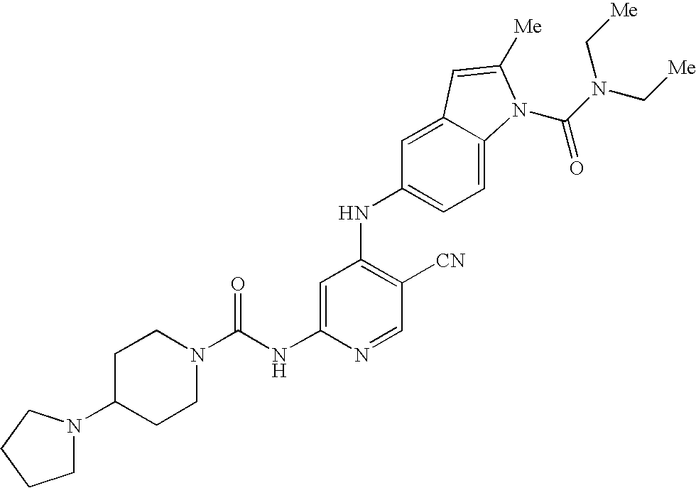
C1=C(NC(N2CCC(N3CCCC3)CC2)=O)N=CC([CN])=C1NC1=CC=C2C(=C1)C=C([Me])N2C(N(C[Me])C[Me])=O
